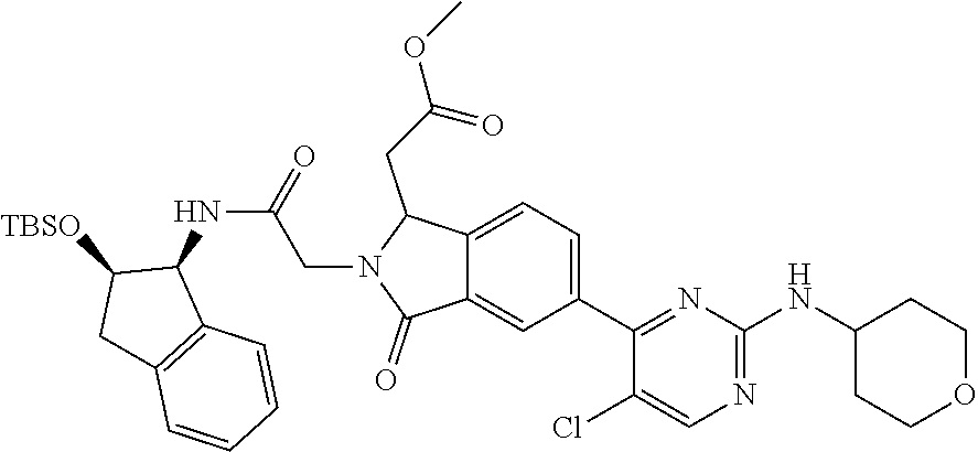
COC(CC1C2=CC=C(C3=NC(NC4CCOCC4)=NC=C3Cl)C=C2C(=O)N1CC(NC1C2=C(C=CC=C2)CC1[TBSO])=O)=O
